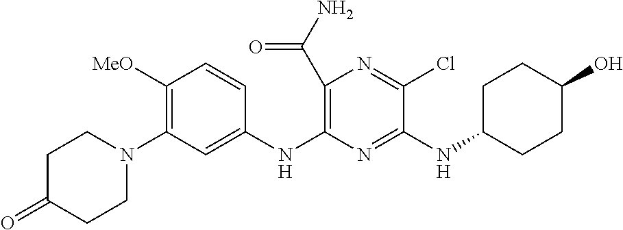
C1(C(N)=O)=C(NC2=CC(N3CCC(=O)CC3)=C([MeO])C=C2)N=C(NC2CCC(O)CC2)C(Cl)=N1
